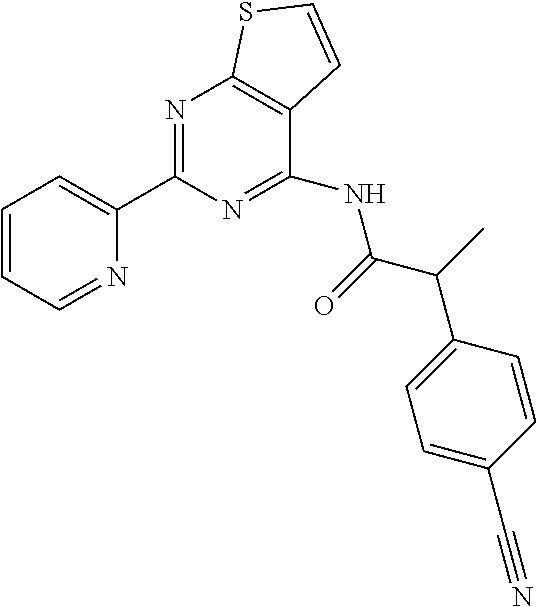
C1=CC=NC(C2=NC3=C(C=CS3)C(NC(C(C3=CC=C(C#N)C=C3)C)=O)=N2)=C1
